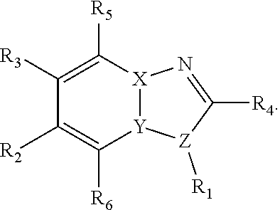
C1([R3])=C([R5])[X]2[Y](C([R6])=C1[R2])[Z]([R1])C([R4])=N2
